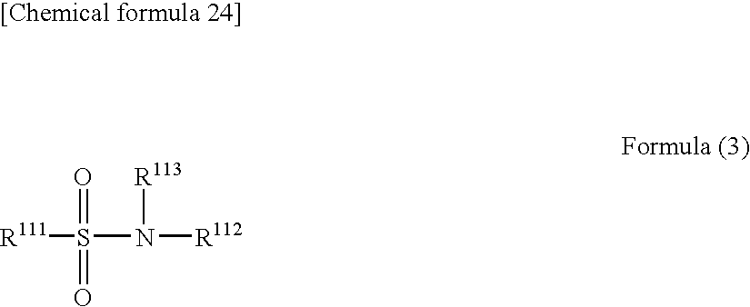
O=S(=O)(N([R113])[R112])[R111]
